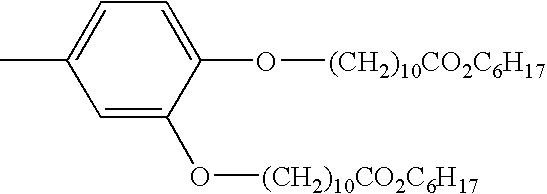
C1=C(C)C=C(O[(CH2)10CO2C6H17])C(O[(CH2)10CO2C6H17])=C1
